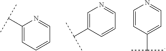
C1=CN=CC=C1C(C)C.C1(C(C)C)=CC=CC=N1.C1(C(C)C)=CN=CC=C1
